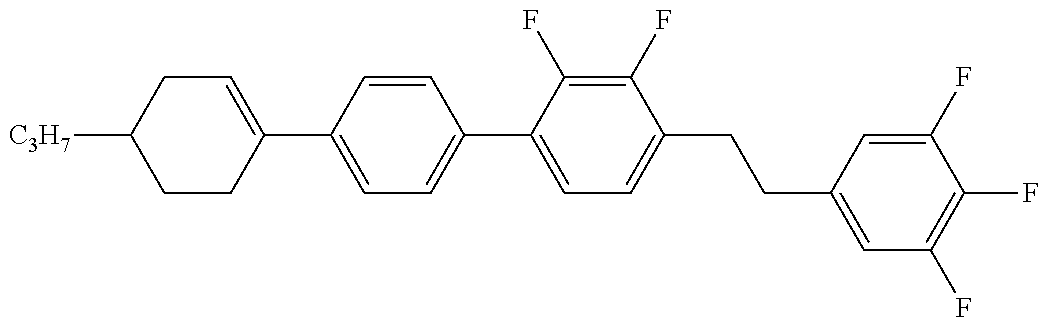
C1(C2=CC=C(C3=CC=C(CCC4=CC(F)=C(F)C(F)=C4)C(F)=C3F)C=C2)=CCC([C3H7])CC1
